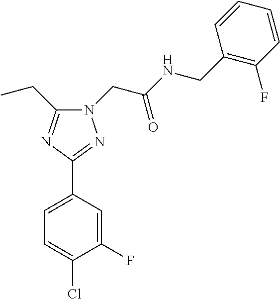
C1=C(C2=NN(CC(NCC3=C(F)C=CC=C3)=O)C(CC)=N2)C=C(F)C(Cl)=C1
